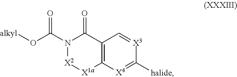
C12=C([X4]=C([halide])[X3]=C1)[X1a][X2]N(C(O[alkyl])=O)C2=O
